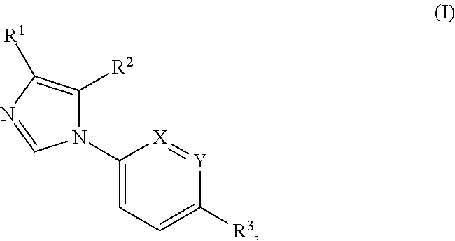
N1(C2=CC=C([R3])[Y]=[X]2)C([R2])=C([R1])N=C1
